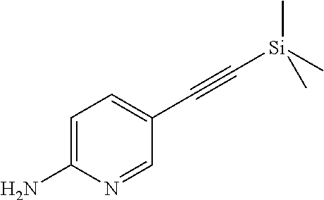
C1=C(N)N=CC(C#C[Si](C)(C)C)=C1
